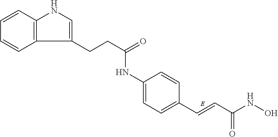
C12=C(C=CC=C1)NC=C2CCC(=O)NC1=CC=C(C=CC(NO)=O)C=C1
